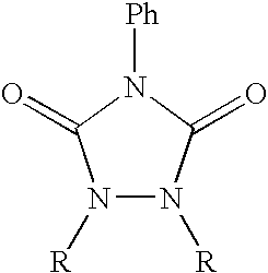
N1([R])N([R])C(=O)N([Ph])C1=O
